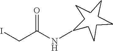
ICC(NC)=O
